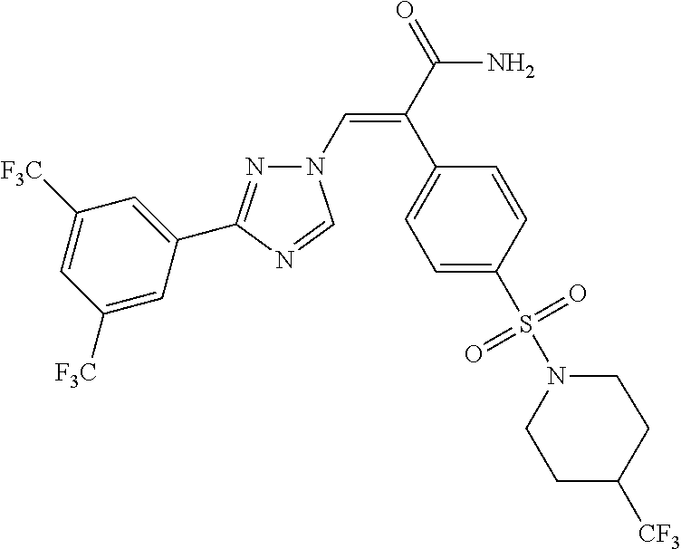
N1(C=C(C(=O)N)C2=CC=C(S(N3CCC([CF3])CC3)(=O)=O)C=C2)N=C(C2=CC([F3C])=CC([F3C])=C2)N=C1
